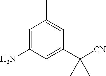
C1=C(N)C=C(C([CN])(C)C)C=C1C
